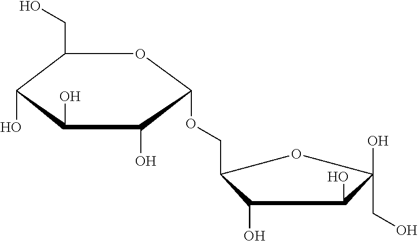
C1(CO)C(O)C(O)C(O)C(OCC2C(O)C(O)C(CO)(O)O2)O1
